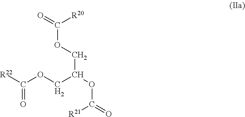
[R22]C(OCC(OC([R21])=O)COC([R20])=O)=O
